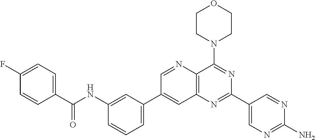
C1(NC(C2=CC=C(F)C=C2)=O)=CC(C2=CC3=C(N=C2)C(N2CCOCC2)=NC(C2=CN=C(N)N=C2)=N3)=CC=C1
